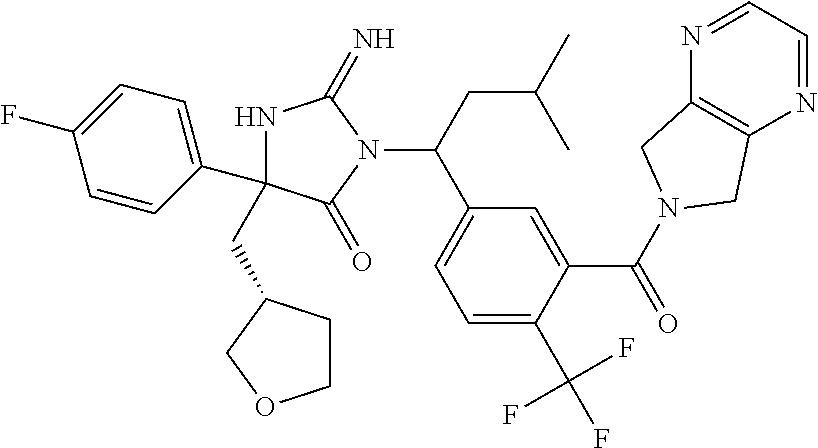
N1C(CC2CCOC2)(C2=CC=C(F)C=C2)C(=O)N(C(CC(C)C)C2=CC=C(C(F)(F)F)C(C(=O)N3CC4=C(N=CC=N4)C3)=C2)C1=N
